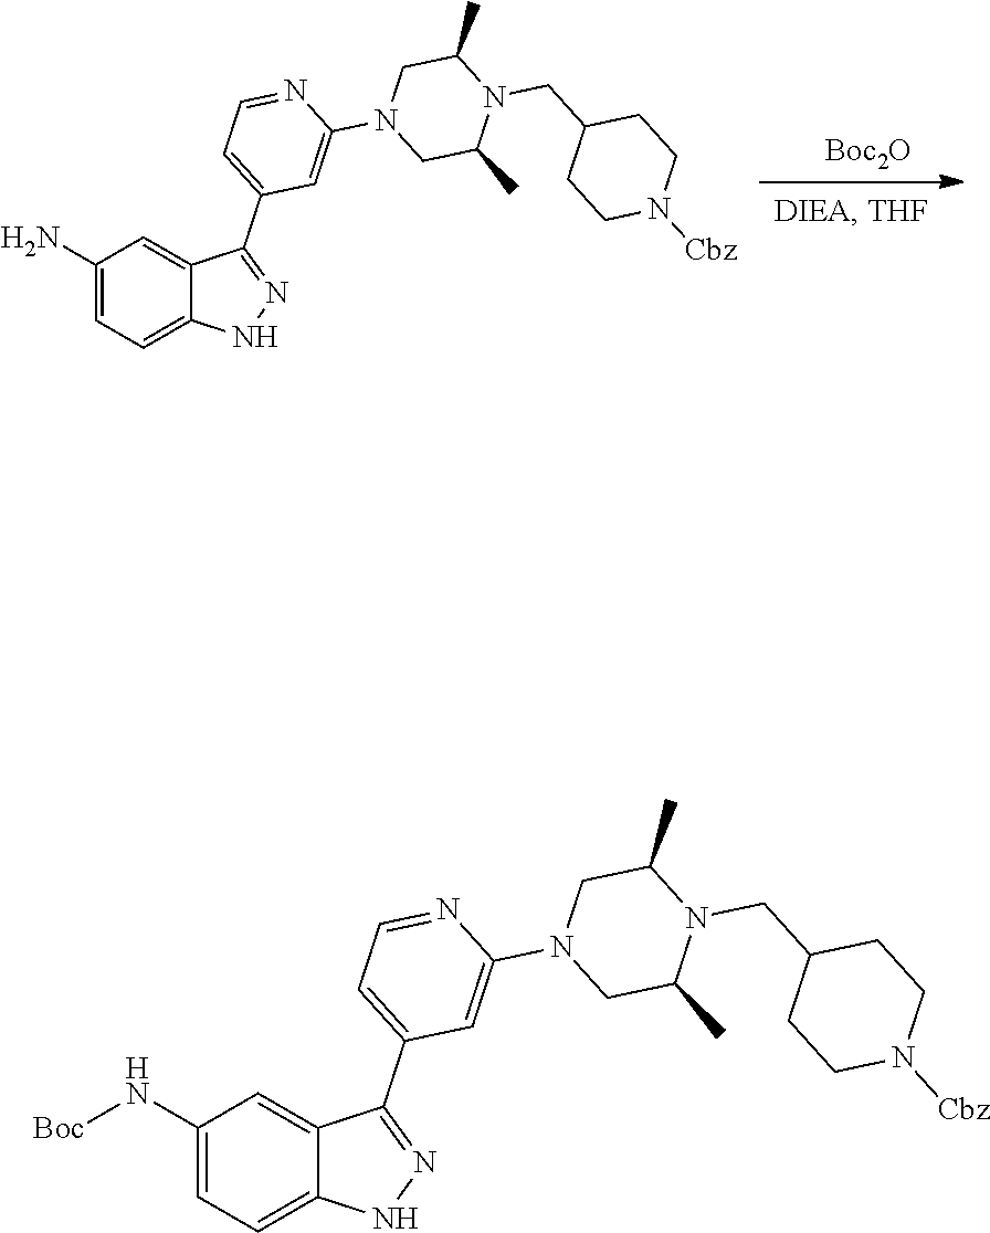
C1(N)=CC=C2C(=C1)C(C1=CC=NC(N3CC(C)N(CC4CCN([Cbz])CC4)C(C)C3)=C1)=NN2.[Boc2O].C1(N[Boc])=CC=C2C(=C1)C(C1=CC=NC(N3CC(C)N(CC4CCN([Cbz])CC4)C(C)C3)=C1)=NN2
